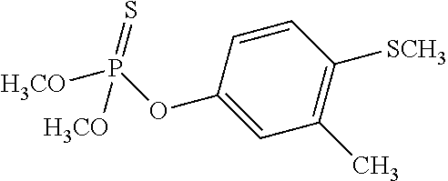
C1=CC(OP([H3CO])([H3CO])=S)=CC(C)=C1[SCH3]
